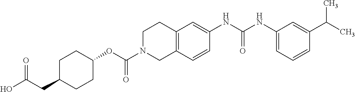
N(C1=CC2=C(C=C1)CN(C(OC1CCC(CC(=O)O)CC1)=O)CC2)C(NC1=CC=CC(C(C)C)=C1)=O
